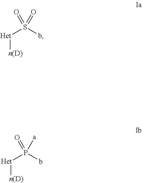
[Het]([n(D)])S(b)(=O)=O.[Het]([n(D)])P(b)(=O)[a]
